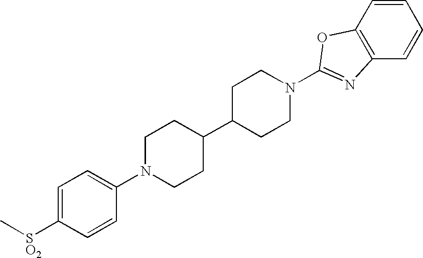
C1=C([SO2]C)C=CC(N2CCC(C3CCN(C4=NC5=C(C=CC=C5)O4)CC3)CC2)=C1
